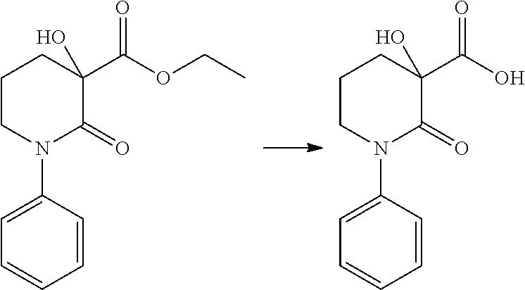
C1=C(N2C(=O)C(C(OCC)=O)(O)CCC2)C=CC=C1.C1=C(N2C(=O)C(C(O)=O)(O)CCC2)C=CC=C1
